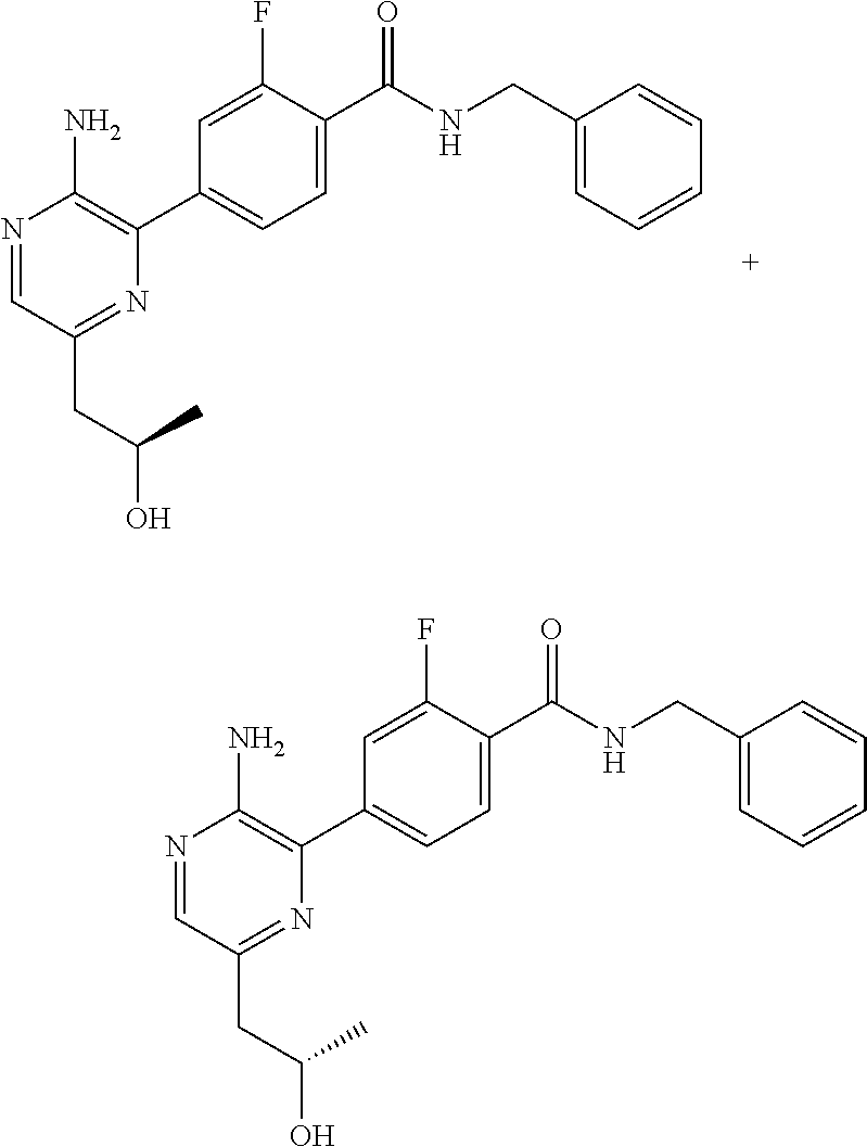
C1(CNC(C2=CC=C(C3=C(N)N=CC(CC(O)C)=N3)C=C2F)=O)=CC=CC=C1.C1(CNC(C2=CC=C(C3=C(N)N=CC(CC(O)C)=N3)C=C2F)=O)=CC=CC=C1
